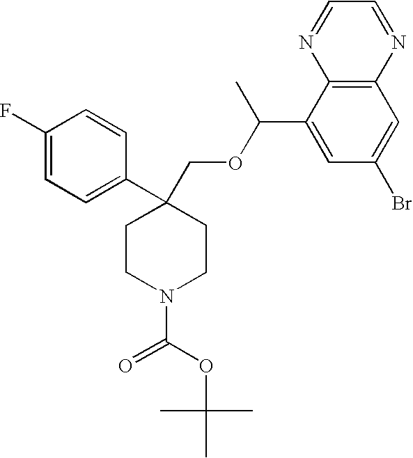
C1(F)=CC=C(C2(COC(C3=CC(Br)=CC4=C3N=CC=N4)C)CCN(C(OC(C)(C)C)=O)CC2)C=C1
